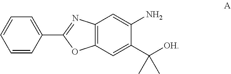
C1=CC(C2=NC3=C(O2)C=C(C([OH])(C)C)C(N)=C3)=CC=C1
